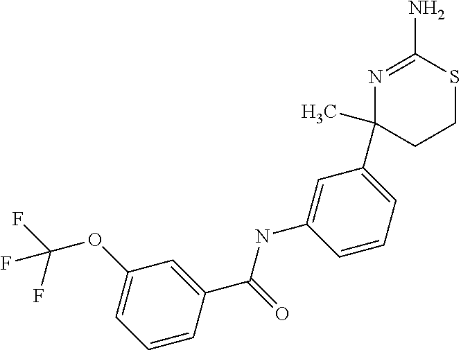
C1=C(C(=O)NC2=CC(C3(C)N=C(N)SCC3)=CC=C2)C=CC=C1OC(F)(F)F
